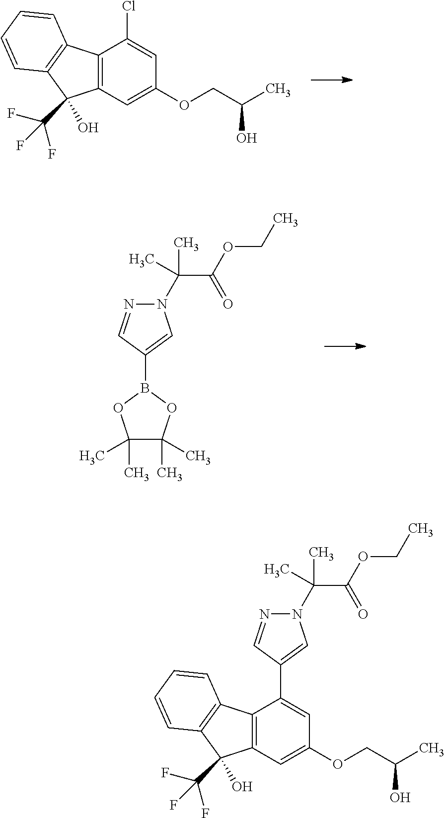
C12=C(C=C(OCC(O)C)C=C1Cl)C(C(F)(F)F)(O)C1=C2C=CC=C1.N1(C(C(=O)OCC)(C)C)N=CC(B2OC(C)(C)C(C)(C)O2)=C1.N1(C(C(=O)OCC)(C)C)N=CC(C2=CC(OCC(O)C)=CC3=C2C2=C(C3(C(F)(F)F)O)C=CC=C2)=C1
